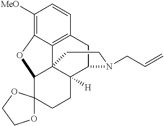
C1([MeO])=C2C3=C(C=C1)CC1C4([H])C3(C(O2)C2(CC4)OCCO2)CCN1CC=C
